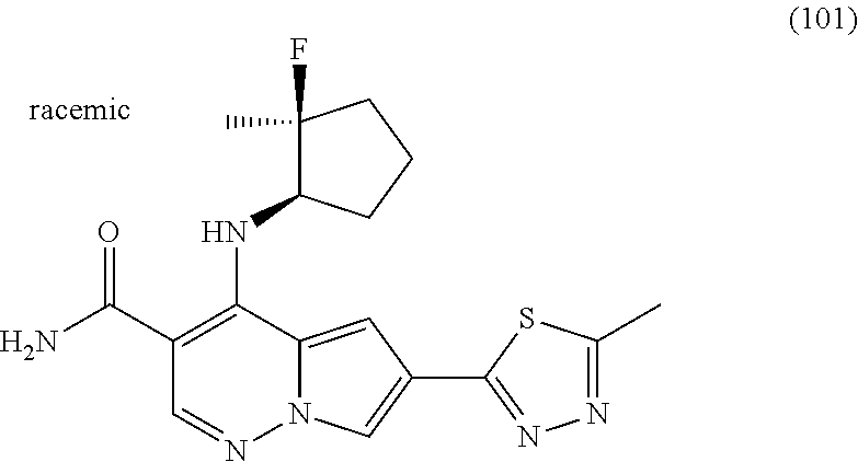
NC(C1=C(NC2C(C)(F)CCC2)C2=CC(C3=NN=C(C)S3)=CN2N=C1)=O
